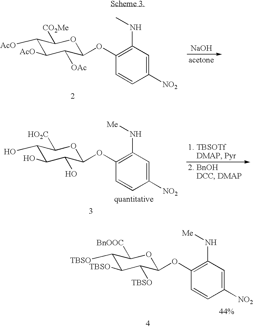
C1(OC2C([OAc])C([AcO])C([AcO])C([CO2Me])O2)=C(NC)C=C([NO2])C=C1.[NaOH].C1(OC2C([TBSO])C([TBSO])C([TBSO])C([BnOOC])O2)=C(N[Me])C=C([NO2])C=C1.C1(OC2C(O)C(O)C(O)C([HO2C])O2)=C(N[Me])C=C([NO2])C=C1
